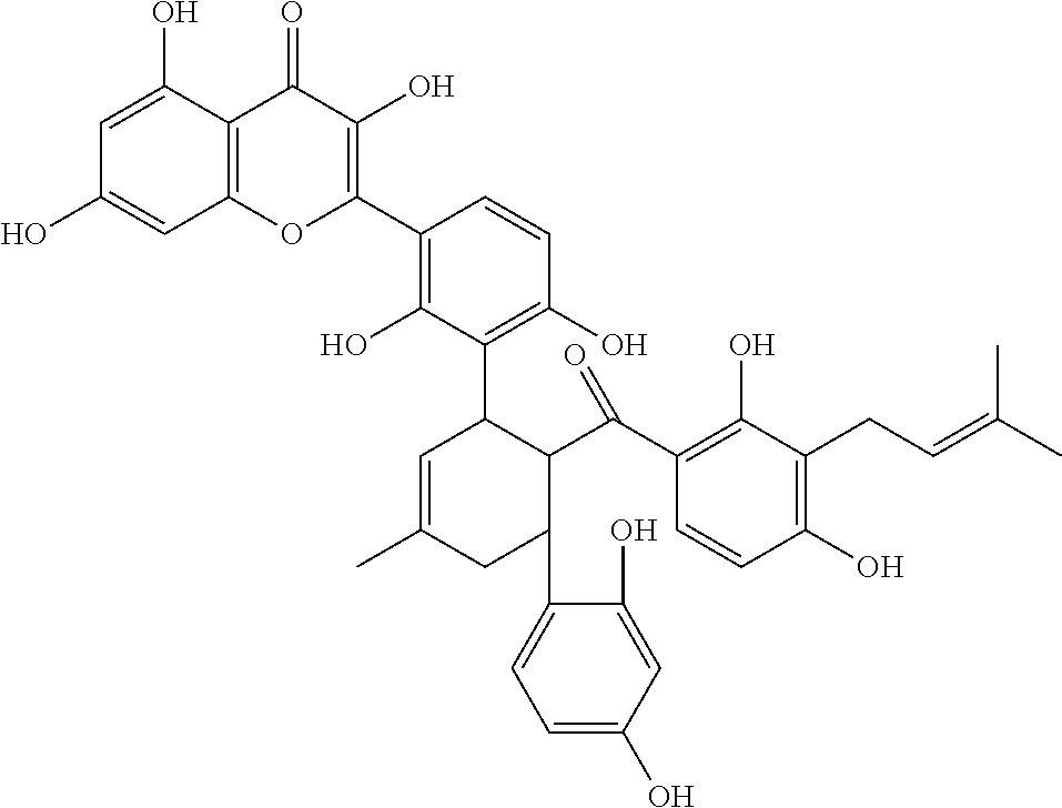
C1=C(O)C2=C(C=C1O)OC(C1=C(O)C(C3C=C(C)CC(C4=CC=C(O)C=C4O)C3C(C3=C(O)C(CC=C(C)C)=C(O)C=C3)=O)=C(O)C=C1)=C(O)C2=O
